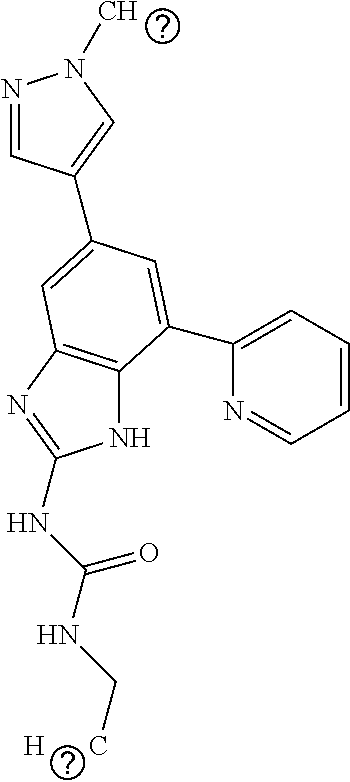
N1C2=C(N=C1NC(NC[H      C])=O)C=C(C1=CN(C)N=C1)C=C2C1=CC=CC=N1
